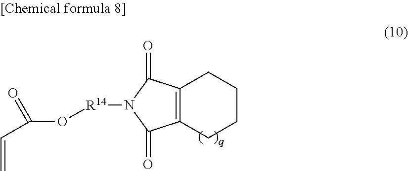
C12=C(CCCC1)C(=O)N([R14]OC(=O)C=C)C2=O
